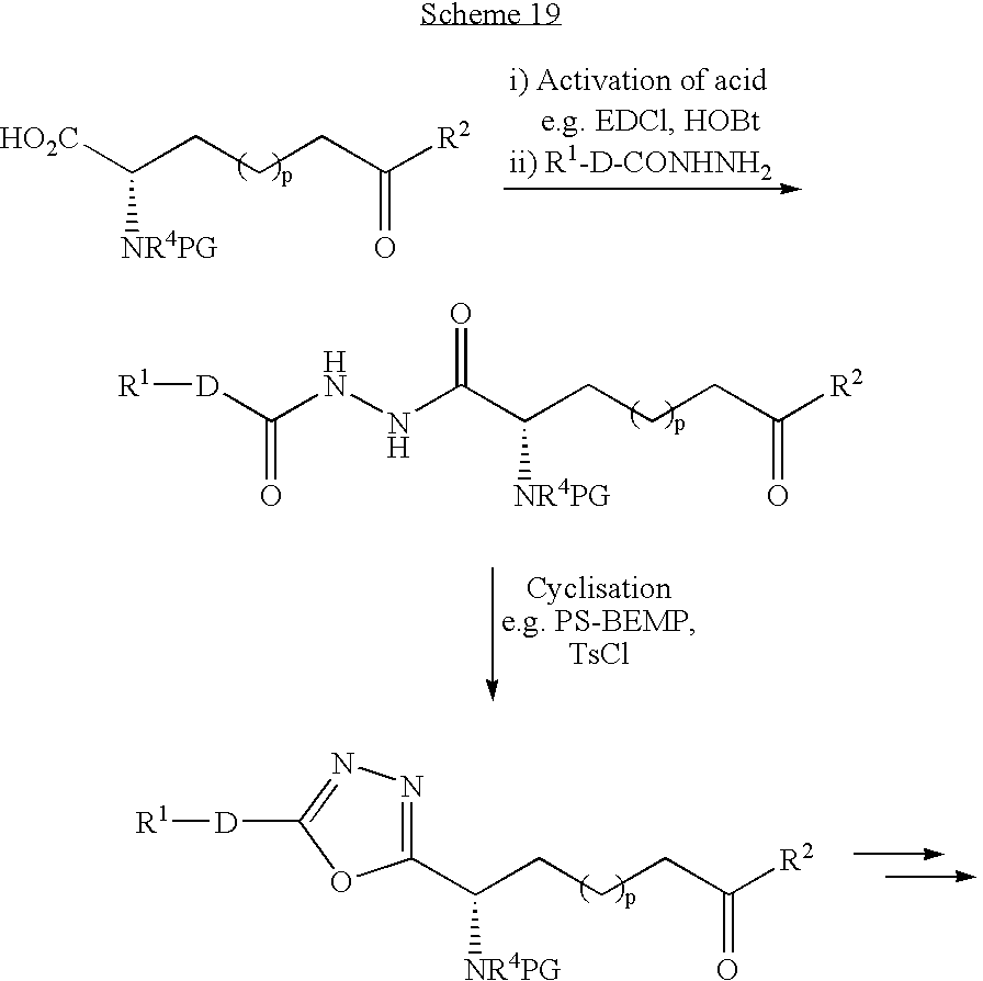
[HO2C]C(CCCC([R2])=O)[NR4PG].C(C(CCCC([R2])=O)[NR4PG])(NNC([D][R1])=O)=O.C1(C(CCCC([R2])=O)[NR4PG])=NN=C([D][R1])O1
